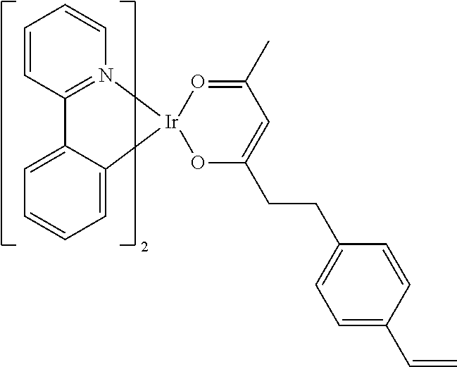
C1(C)=O[Ir]2(OC(CCC3=CC=C(C=C)C=C3)=C1)N1=C(C=CC=C1)C1=CC=CC=C12
